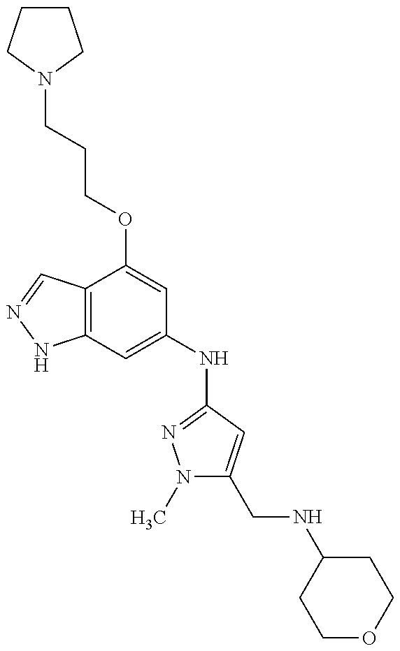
C1CCN(CCCOC2=CC(NC3=NN(C)C(CNC4CCOCC4)=C3)=CC3=C2C=NN3)C1
